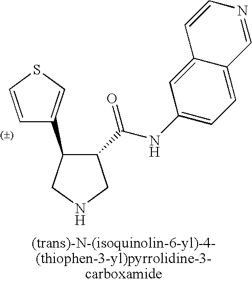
C1(C(NC2=CC=C3C(=C2)C=CN=C3)=O)CNCC1C1=CSC=C1
